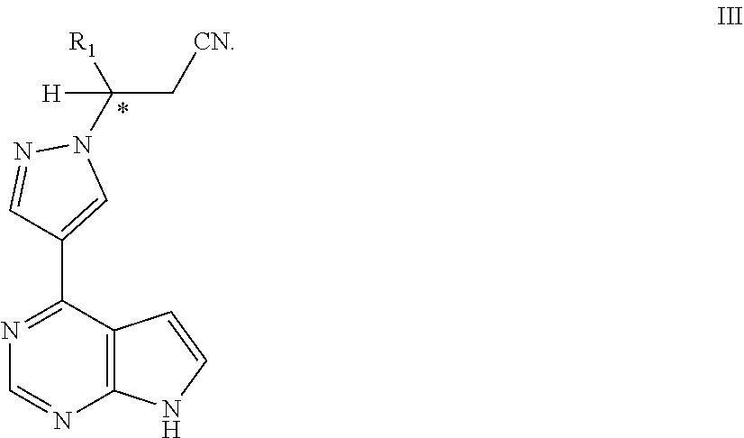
C12=C(C(C3=CN(C(C[CN])([R1])[H])N=C3)=NC=N1)C=CN2
